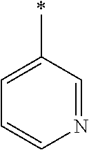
C1(*)=CC=CN=C1
